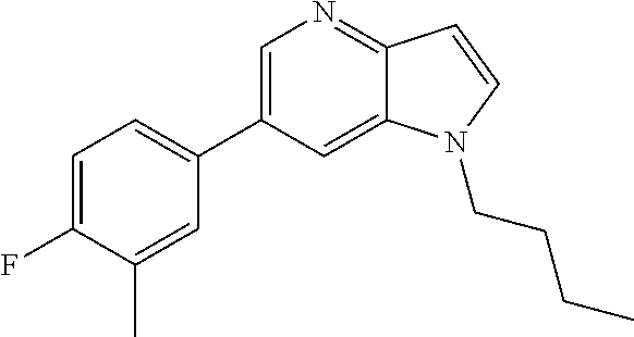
C1=C(C2=CC=C(F)C(C)=C2)C=C2C(=N1)C=CN2CCCC
